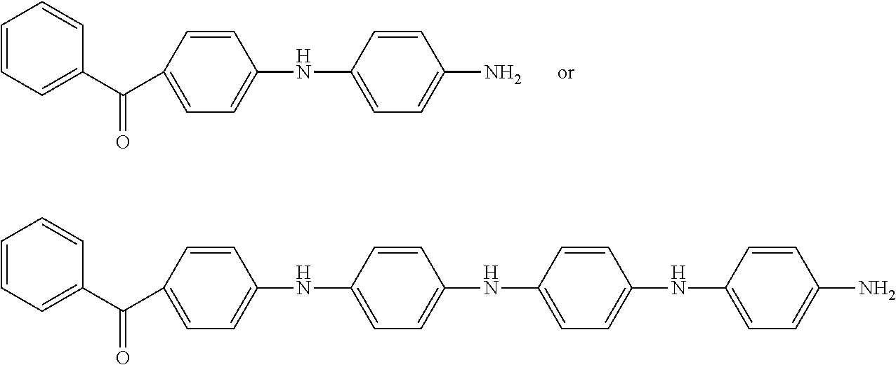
C1=CC=C(C(C2=CC=C(NC3=CC=C(N)C=C3)C=C2)=O)C=C1.C1=CC=C(C(C2=CC=C(NC3=CC=C(NC4=CC=C(NC5=CC=C(N)C=C5)C=C4)C=C3)C=C2)=O)C=C1
